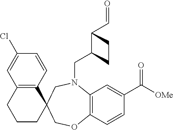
C12=C(C=CC(Cl)=C1)C1(CCC2)COC2=C(N(CC3C(C=O)CC3)C1)C=C(C([OMe])=O)C=C2
